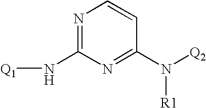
C1(N([Q2])[R1])=NC(N[Q1])=NC=C1
